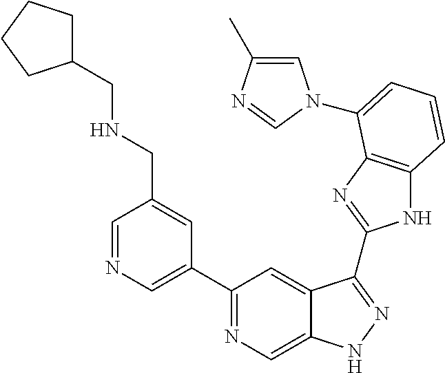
C1=NC=C(C2=NC=C3C(=C2)C(C2=NC4=C(N2)C=CC=C4N2C=C(C)N=C2)=NN3)C=C1CNCC1CCCC1
